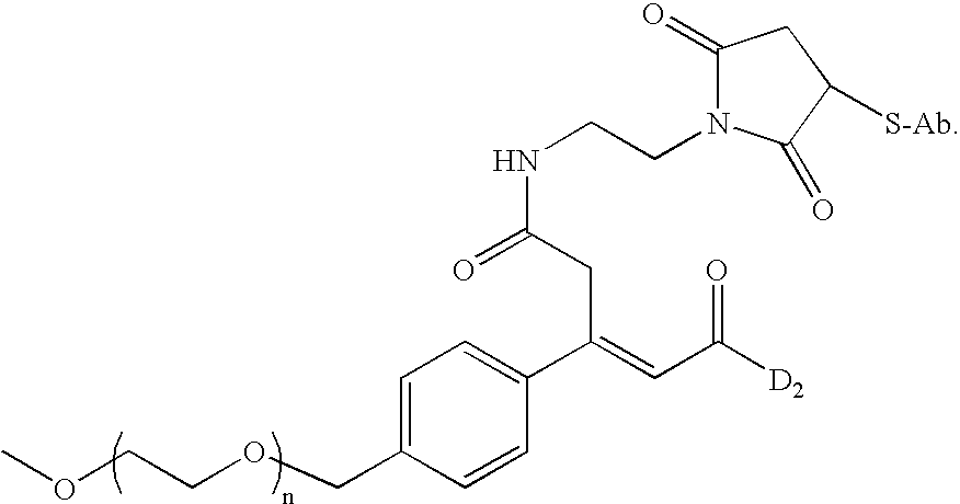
C1=C(COCCOC)C=CC(C(=CC(=O)[D2])CC(NCCN2C(=O)CC([S-Ab])C2=O)=O)=C1
